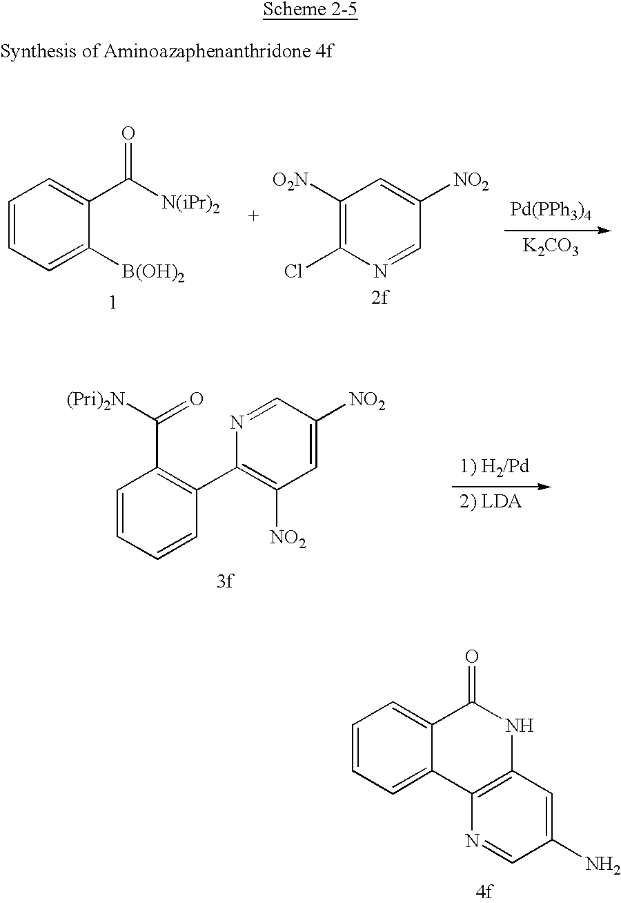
C1=CC=C2C(=C1)C(=O)NC1=C2N=CC(N)=C1.C1=CC=C([B(OH)2])C(C([N(iPr)2])=O)=C1.[Pd(PPh3)4].[K2CO3].C1([O2N])=C(Cl)N=CC([NO2])=C1.C1=CC=CC(C2=C([NO2])C=C([NO2])C=N2)=C1C([(Pri)2N])=O
